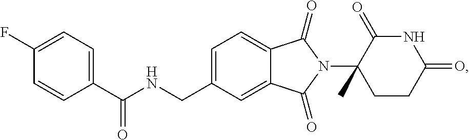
C1=C(CNC(C2=CC=C(F)C=C2)=O)C=C2C(=C1)C(=O)N(C1(C)CCC(=O)NC1=O)C2=O
